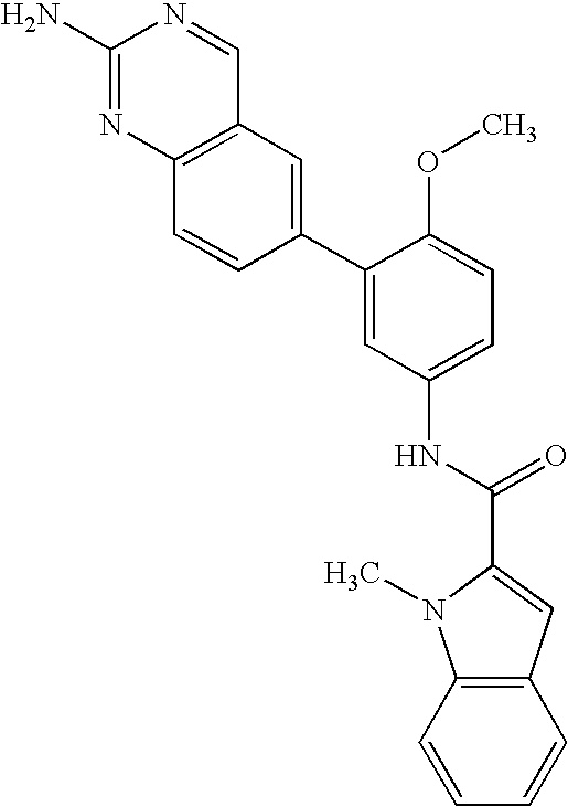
C1(N)=NC2=C(C=N1)C=C(C1=CC(NC(=O)C3=CC4=C(N3C)C=CC=C4)=CC=C1OC)C=C2
